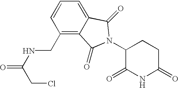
C1(=O)CCC(N2C(=O)C3=C(CNC(=O)CCl)C=CC=C3C2=O)C(=O)N1
